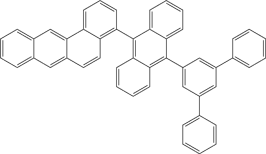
C1=CC=C2C(=C1)C=C1C(=C2)C2=CC=CC(C3=C4C(=C(C5=CC(C6=CC=CC=C6)=CC(C6=CC=CC=C6)=C5)C5=CC=CC=C35)C=CC=C4)=C2C=C1
